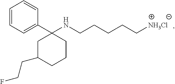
C1=CC=C(C2(NCCCCC[NH3Cl])CC(CCF)CCC2)C=C1
